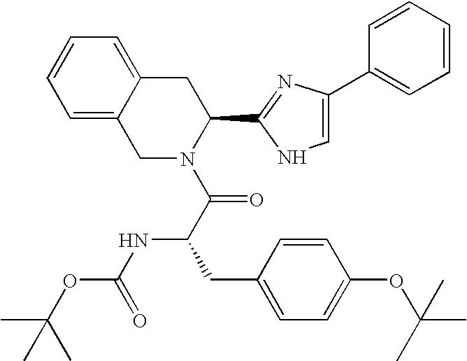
C1=C2C(=CC=C1)CC(C1=NC(C3=CC=CC=C3)=CN1)N(C(C(NC(OC(C)(C)C)=O)CC1=CC=C(OC(C)(C)C)C=C1)=O)C2
